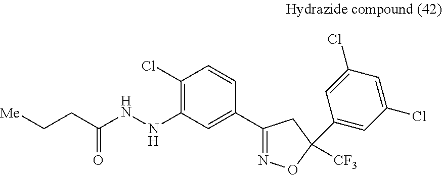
C1(Cl)=C(NNC(CC[Me])=O)C=C(C2=NOC(C3=CC(Cl)=CC(Cl)=C3)([CF3])C2)C=C1
